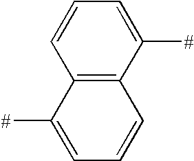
C1=CC=C([#])C2=C1C([#])=CC=C2
